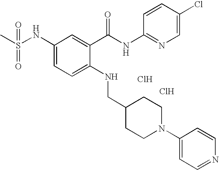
Cl.C1(NS(C)(=O)=O)=CC=C(NCC2CCN(C3=CC=NC=C3)CC2)C(C(NC2=NC=C(Cl)C=C2)=O)=C1.Cl
